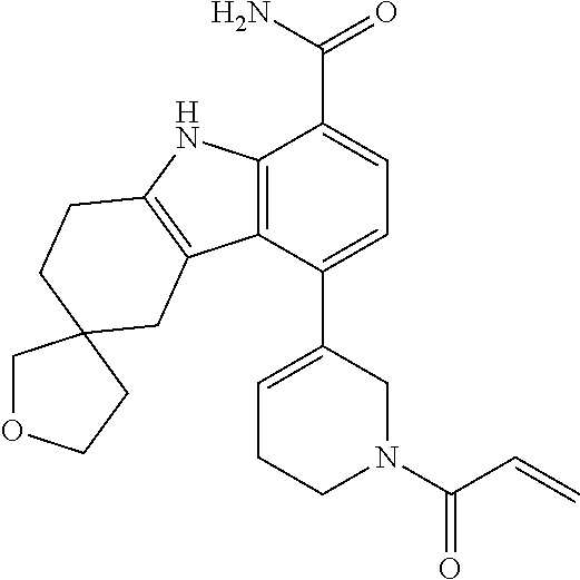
C12=C(C(C3=CCCN(C(C=C)=O)C3)=CC=C1C(N)=O)C1=C(N2)CCC2(C1)COCC2
